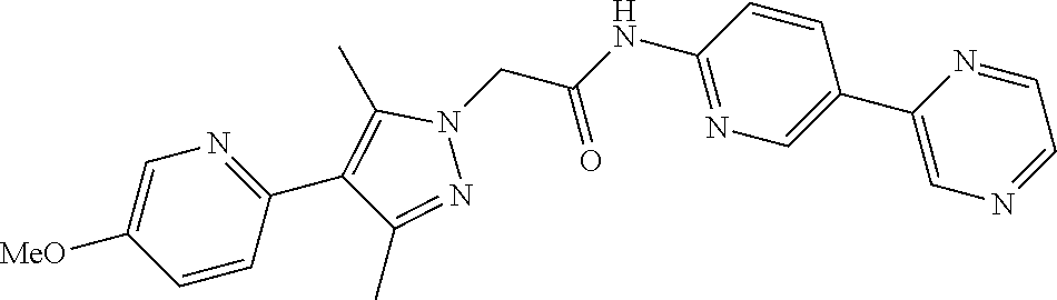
C1(C2=CN=C(NC(=O)CN3C(C)=C(C4=NC=C([MeO])C=C4)C(C)=N3)C=C2)=CN=CC=N1
